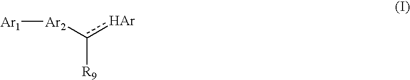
[Ar1][Ar2]c([Ar])[R9]
